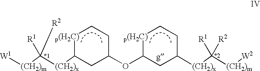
[W1][(CH2)m]C([(CH2)x]C1CC(OC2CC([(CH2)x]C([(CH2)m][W2])([R1])[R2])CC[p(H2C)]2)CC[p(H2C)]1)([R1])[R2]
